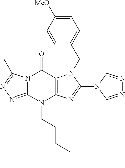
N1(C2=NC3=C(N2CC2=CC=C([MeO])C=C2)C(=O)N2C(=NN=C2C)N3CCCCC)C=NN=C1
